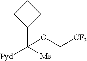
[Pyd]C([Me])(C1CCC1)OC[CF3]
